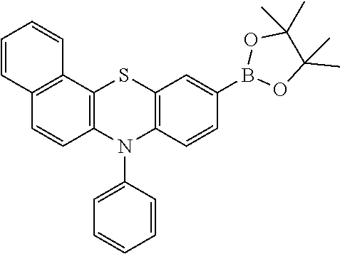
C1=CC2=C(C3=C1N(C1=CC=CC=C1)C1=C(S3)C=C(B3OC(C)(C)C(C)(C)O3)C=C1)C=CC=C2
